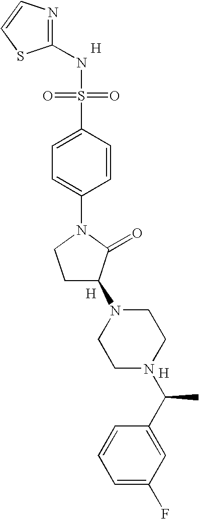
[H].N1=C(NS(=O)(=O)C2=CC=C(N3CCC(N4CCN(C(C5=CC(F)=CC=C5)C)CC4)C3=O)C=C2)SC=C1.[H].[H]
